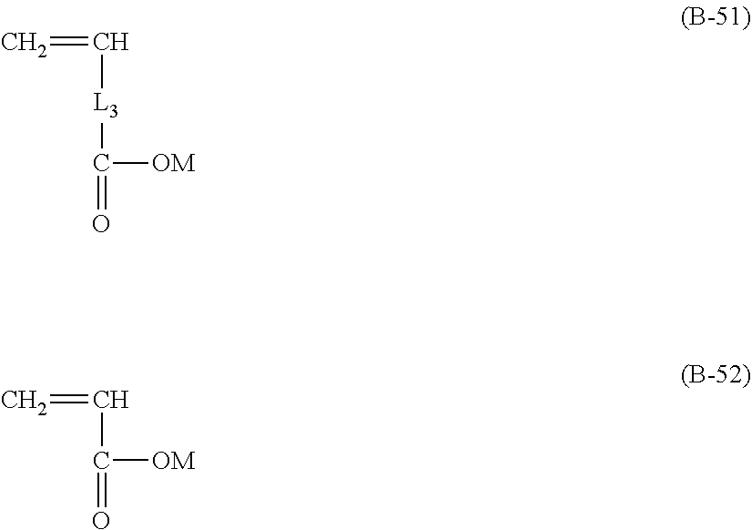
C=C[L3]C([OM])=O.C=CC([OM])=O
